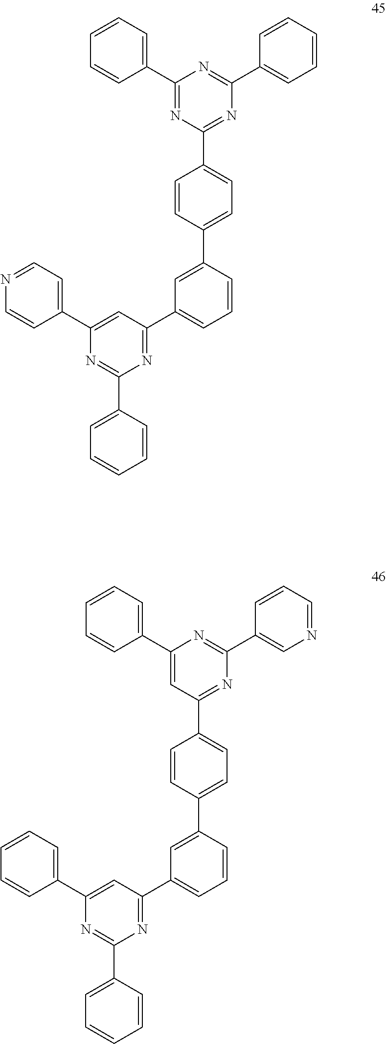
C1(C2=CC=CC=C2)=NC(C2=CC=CC=C2)=NC(C2=CC=C(C3=CC(C4=NC(C5=CC=CC=C5)=NC(C5=CC=NC=C5)=C4)=CC=C3)C=C2)=N1.C1=CC=CC=C1C1=CC(C2=CC=C(C3=CC(C4=NC(C5=CC=CC=C5)=NC(C5=CC=CC=C5)=C4)=CC=C3)C=C2)=NC(C2=CN=CC=C2)=N1
